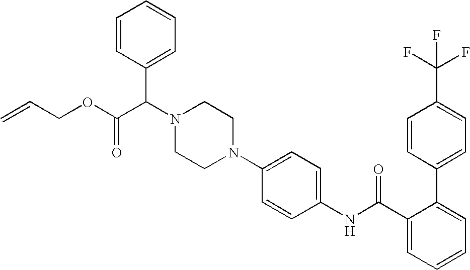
N1(C2=CC=C(NC(C3=CC=CC=C3C3=CC=C(C(F)(F)F)C=C3)=O)C=C2)CCN(C(C(OCC=C)=O)C2=CC=CC=C2)CC1
